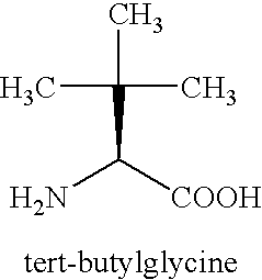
C(C(C)(C)C)([COOH])N
